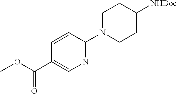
N1=C(N2CCC([NHBoc])CC2)C=CC(C(OC)=O)=C1
